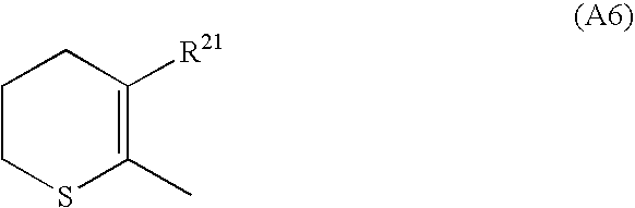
C1CSC(C)=C([R21])C1
